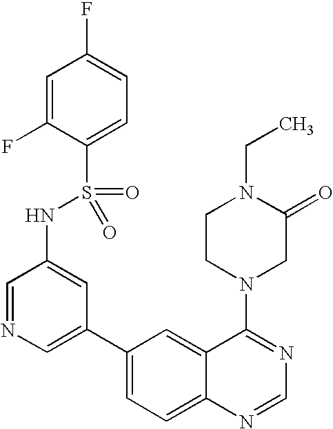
C1=NC=C(C2=CC=C3C(=C2)C(N2CC(=O)N(CC)CC2)=NC=N3)C=C1NS(C1=CC=C(F)C=C1F)(=O)=O
